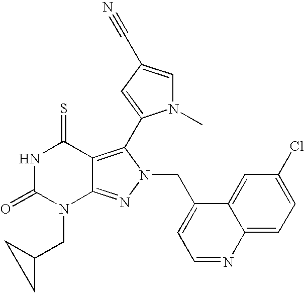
N1C(=O)N(CC2CC2)C2=NN(CC3=CC=NC4=CC=C(Cl)C=C34)C(C3=CC(C#N)=CN3C)=C2C1=S
